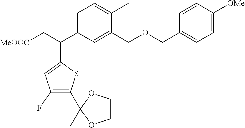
[MeOOC]CC(C1=CC(F)=C(C2(C)OCCO2)S1)C1=CC=C(C)C(COCC2=CC=C([OMe])C=C2)=C1
